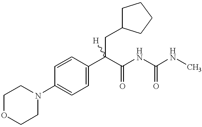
C1(N2CCOCC2)=CC=C(C(C(NC(NC)=O)=O)(CC2CCCC2)[H])C=C1
